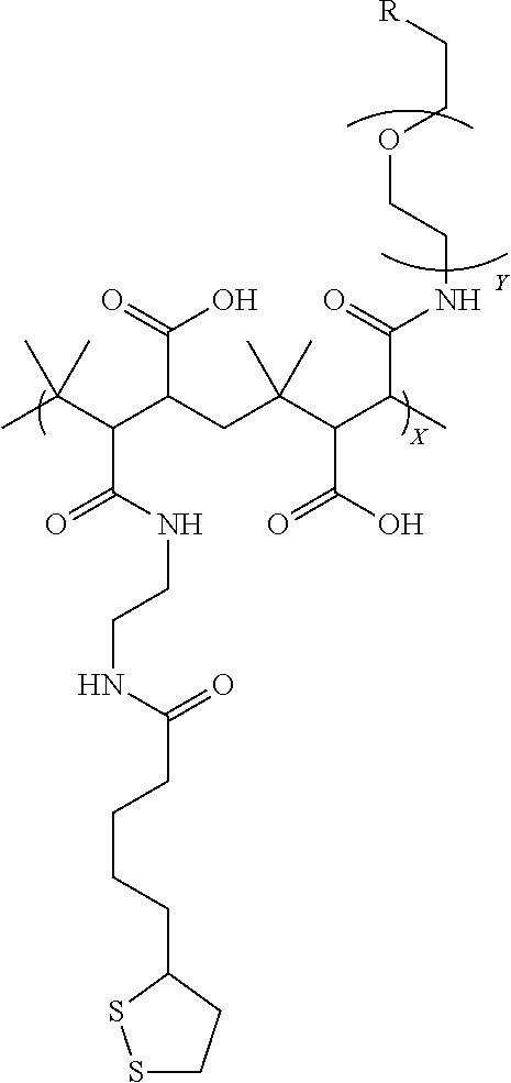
CC(C(C(CC(C(C(C)C(=O)NCCOCC[R])C(O)=O)(C)C)C(=O)O)C(NCCNC(CCCCC1SSCC1)=O)=O)(C)C.[Y]
